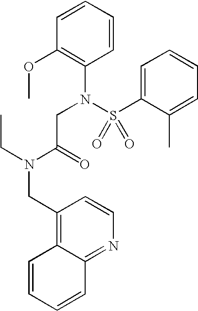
C1=CC=CC(OC)=C1N(S(C1=CC=CC=C1C)(=O)=O)CC(N(CC1=C2C(=NC=C1)C=CC=C2)CC)=O
